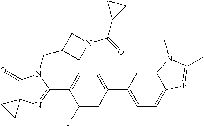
C1(=O)N(CC2CN(C(=O)C3CC3)C2)C(C2=CC=C(C3=CC=C4C(=C3)N(C)C(C)=N4)C=C2F)=NC12CC2
